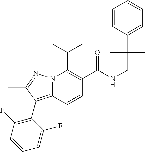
CC(C)C1=C(C(NCC(C2=CC=CC=C2)(C)C)=O)C=CC2=C(C3=C(F)C=CC=C3F)C(C)=NN12
